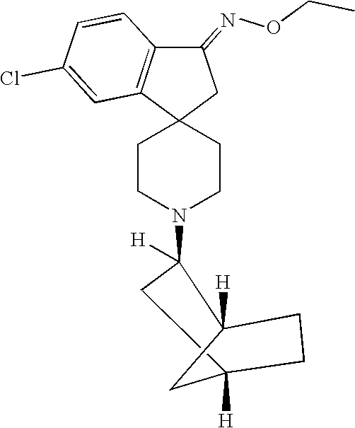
C1CN(C2([H])CC3([H])CC2([H])CC3)CCC12CC(=NOCC)C1=C2C=C(Cl)C=C1
